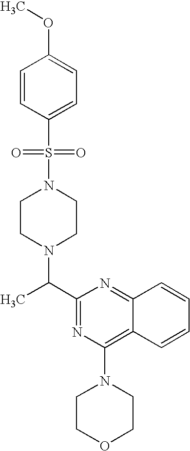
N1(S(C2=CC=C(OC)C=C2)(=O)=O)CCN(C(C2=NC(N3CCOCC3)=C3C(=N2)C=CC=C3)C)CC1
